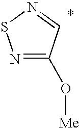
N1=C(O[Me])C=NS1
